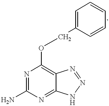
C(OC1=C2C(=NC(N)=N1)NN=N2)C1=CC=CC=C1
